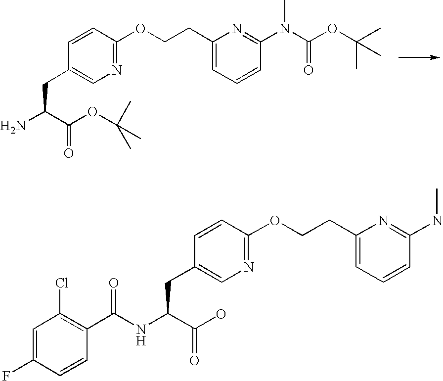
NC(C(OC(C)(C)C)=O)CC1=CN=C(OCCC2=CC=CC(N(C(OC(C)(C)C)=O)C)=N2)C=C1.C1=C(F)C=CC(C(NC(C(O)=O)CC2=CN=C(OCCC3=CC=CC(NC)=N3)C=C2)=O)=C1Cl
